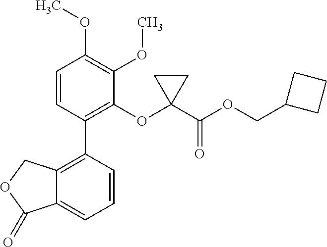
C12=C(C3=C(OC4(C(OCC5CCC5)=O)CC4)C(OC)=C(OC)C=C3)C=CC=C1C(=O)OC2
